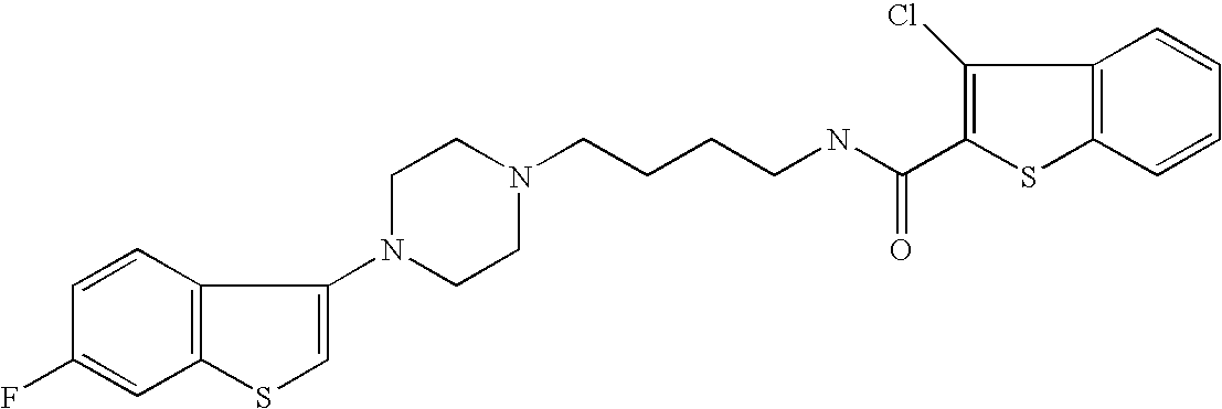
C1(F)=CC2=C(C=C1)C(N1CCN(CCCCNC(C3=C(Cl)C4=C(S3)C=CC=C4)=O)CC1)=CS2
